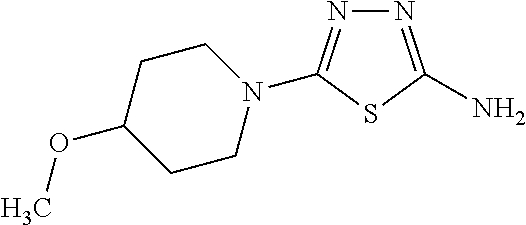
N1=C(N)SC(N2CCC(OC)CC2)=N1
